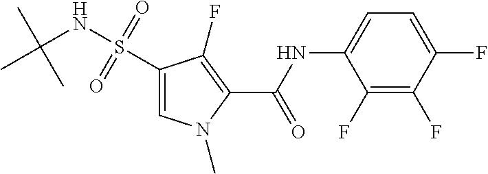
C1(F)=C(F)C(F)=CC=C1NC(=O)C1=C(F)C(S(NC(C)(C)C)(=O)=O)=CN1C
